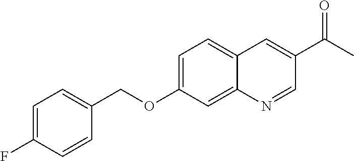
FC1=CC=C(COC2=CC=C3C(=C2)N=CC(C(C)=O)=C3)C=C1
